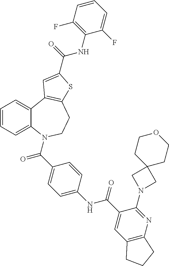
C1=CC=C2C(=C1)C1=C(CCN2C(=O)C2=CC=C(NC(=O)C3=CC4=C(N=C3N3CC5(C3)CCOCC5)CCC4)C=C2)SC(C(=O)NC2=C(F)C=CC=C2F)=C1
